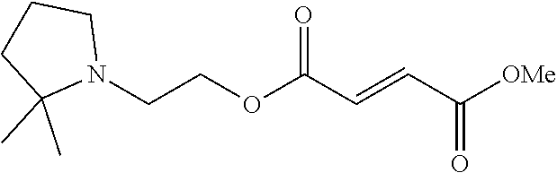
[OMe]C(C=CC(OCCN1CCCC1(C)C)=O)=O
